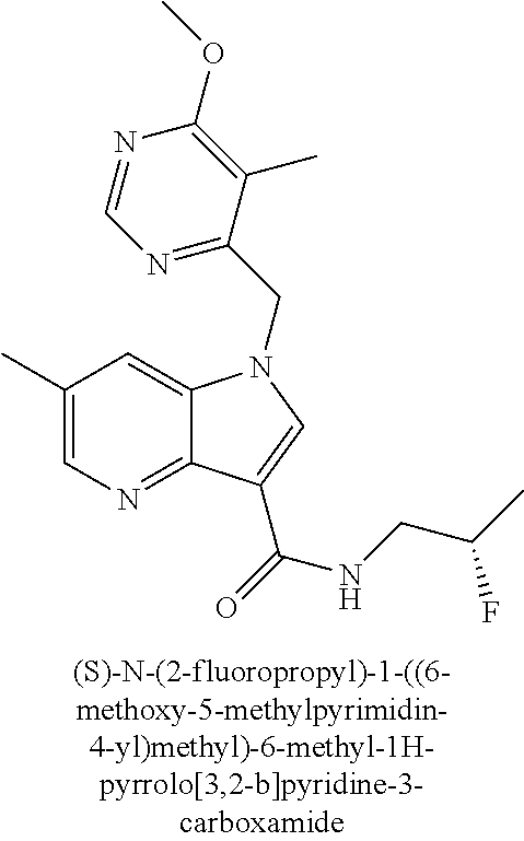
C1(C)=CN=C2C(=C1)N(CC1=NC=NC(OC)=C1C)C=C2C(NCC(C)F)=O
